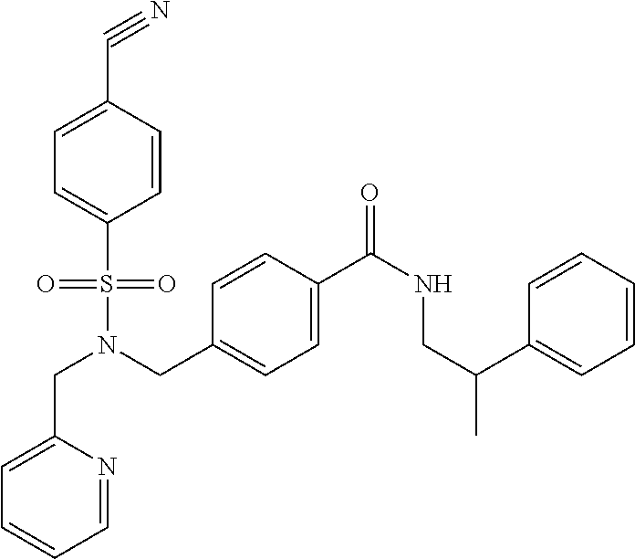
C(N(CC1=CC=C(C(NCC(C)C2=CC=CC=C2)=O)C=C1)S(=O)(=O)C1=CC=C(C#N)C=C1)C1=CC=CC=N1
